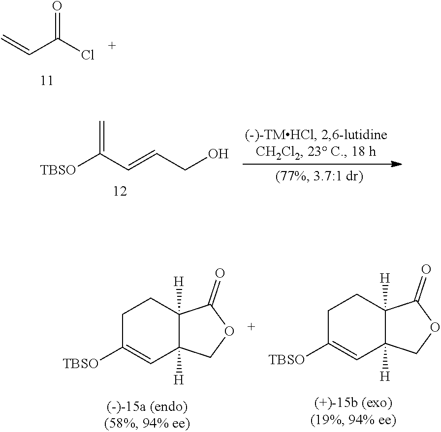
C=CC(Cl)=O.[TBSO]C(C=CCO)=C.C1C([TBSO])=CC2([H])C([H])(C1)C(=O)OC2.C1C([TBSO])=CC2([H])C([H])(C1)C(=O)OC2
